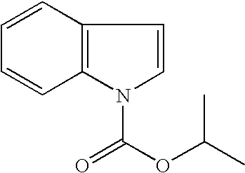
C1=CC2=C(C=C1)N(C(OC(C)C)=O)C=C2
